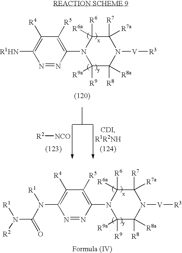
C1([R9])([R9a])C([R8])([R8a])N([V][R3])C([R7])([R7a])C([R6])([R6a])N1C1=C([R5])C([R4])=C(N([R1])C(N([R1])[R2])=O)N=N1.C1([R9])([R9a])C([R8])([R8a])N([V][R3])C([R7])([R7a])C([R6])([R6a])N1C1=C([R5])C([R4])=C([R1HN])N=N1.[R2][NCO]
